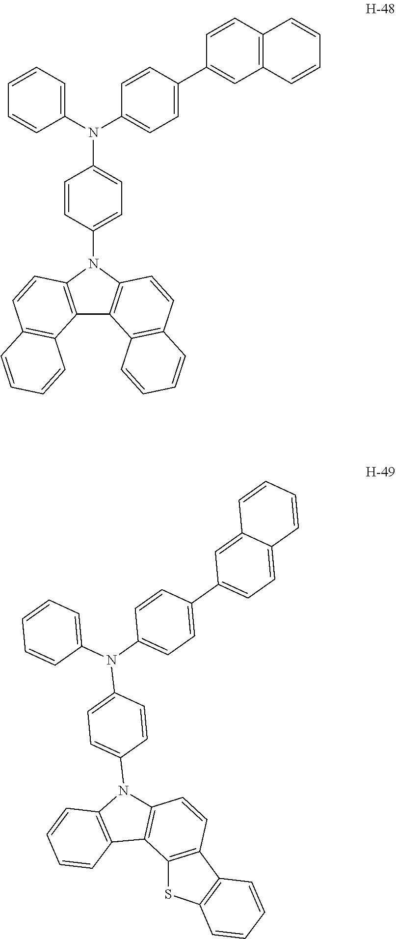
C12=C(N(C3=CC=C(N(C4=CC=CC=C4)C4=CC=C(C5=CC6=C(C=C5)C=CC=C6)C=C4)C=C3)C3=C1C1=C(C=C3)C=CC=C1)C=CC1=C2C=CC=C1.C12=C(N(C3=CC=C(N(C4=CC=CC=C4)C4=CC=C(C5=CC=C6C(=C5)C=CC=C6)C=C4)C=C3)C3=C1C1=C(C=C3)C3=C(S1)C=CC=C3)C=CC=C2
